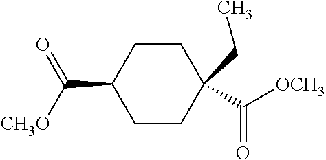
C1CC(C(=O)[CH3O])CCC1(CC)C([OCH3])=O
